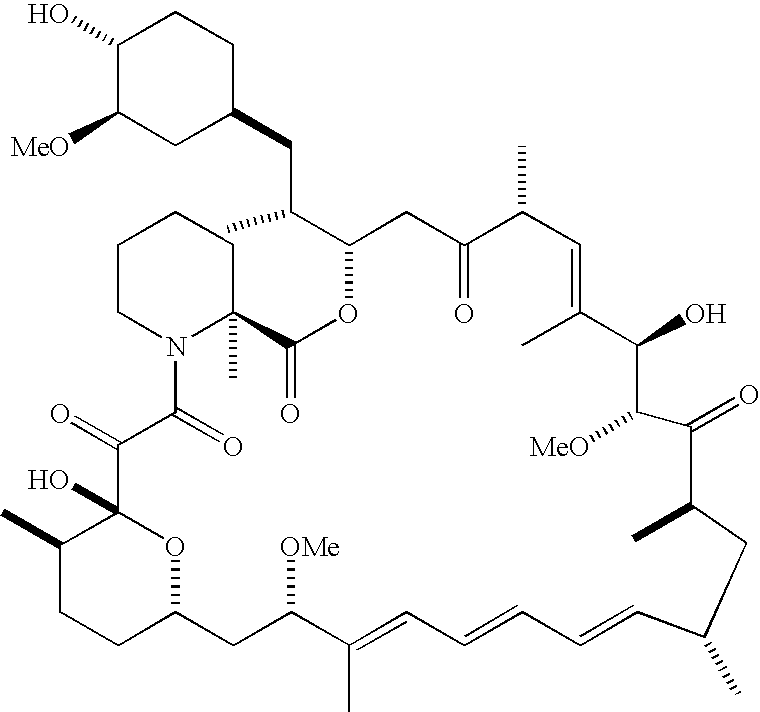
C1(O)C([MeO])CC(CC(C2OC(=O)C3(C)CCCCN3C(=O)C(=O)C3(O)C(C)CCC(O3)CC([OMe])C(C)=CC=CC=CC(C)CC(C)C(=O)C([MeO])C(O)C(C)=CC(C)C(=O)C2)C)CC1
